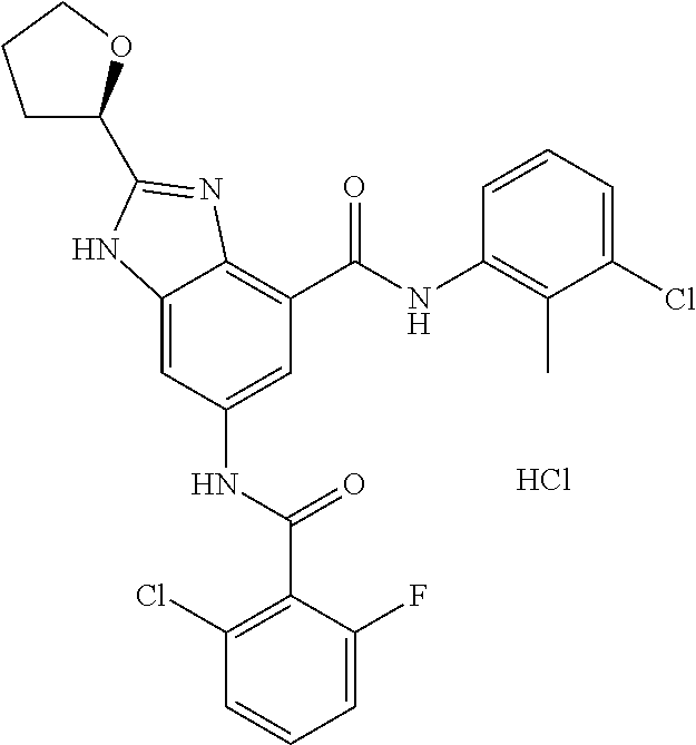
Cl.C12=CC(NC(C3=C(Cl)C=CC=C3F)=O)=CC(C(NC3=C(C)C(Cl)=CC=C3)=O)=C1N=C(C1CCCO1)N2
